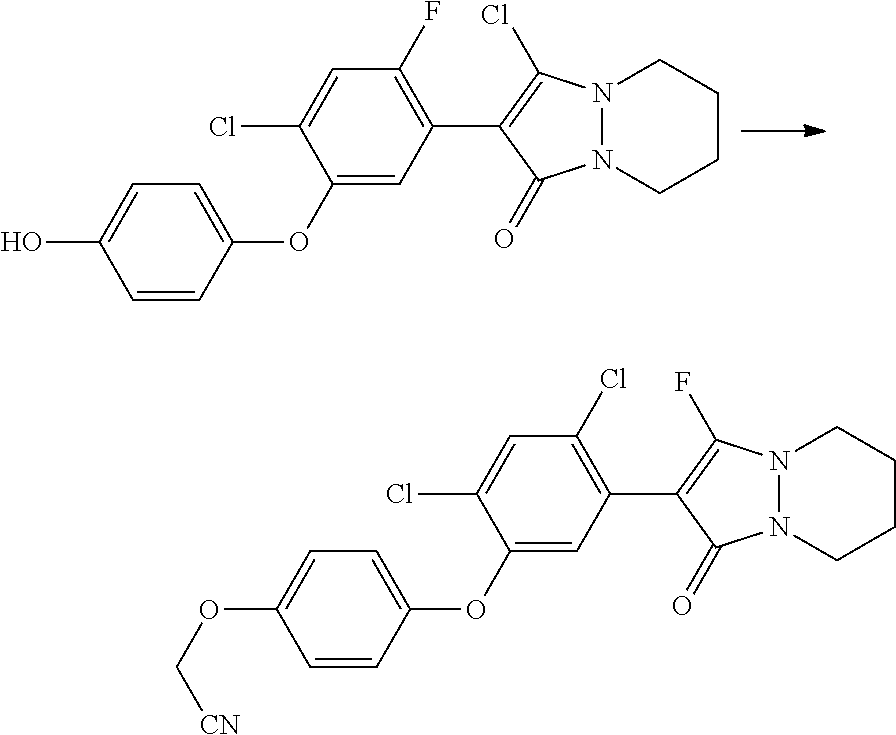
C1(OC2=CC=C(O)C=C2)=CC(C2=C(Cl)N3N(C2=O)CCCC3)=C(F)C=C1Cl.C1(OC2=CC=C(OC[CN])C=C2)=CC(C2=C(F)N3N(C2=O)CCCC3)=C(Cl)C=C1Cl
